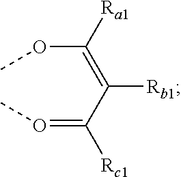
O(=C(C(=C(OC)[Ra1])[Rb1])[Rc1])C
